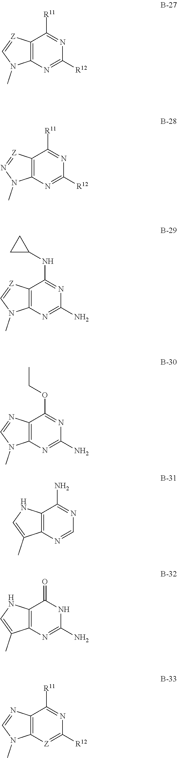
C12=C(N=C([R12])N=C1[R11])N(C)C=[Z]2.C12=C(N=CN=C1N)C(C)=CN2.C12=C(N=C(N)NC1=O)C(C)=CN2.C12=C(N=C([R12])N=C1[R11])N(C)N=[Z]2.C12=C(N=C(N)N=C1NC1CC1)N(C)C=[Z]2.C12=C(N=C(N)N=C1OCC)N(C)C=N2.C12=C([Z]=C([R12])N=C1[R11])N(C)C=N2
